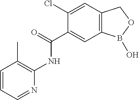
C1(Cl)=CC2=C(C=C1C(=O)NC1=C(C)C=CC=N1)B(O)OC2
